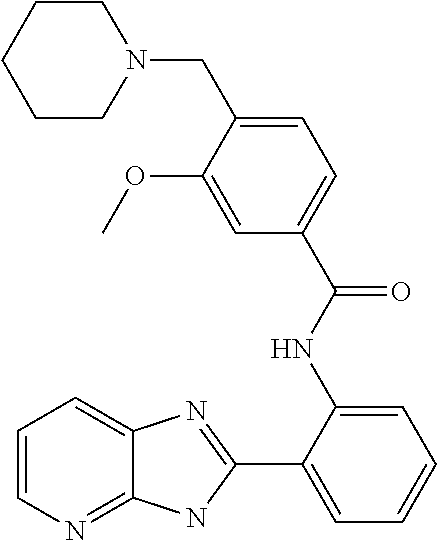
C1(NC(C2=CC=C(CN3CCCCC3)C(OC)=C2)=O)=CC=CC=C1C1=NC2=CC=CN=C2N1
